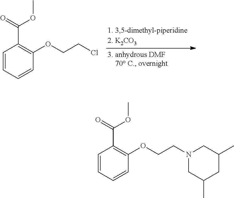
C1=CC=CC(OCCCl)=C1C(=O)OC.C1=CC=CC(OCCN2CC(C)CC(C)C2)=C1C(=O)OC
